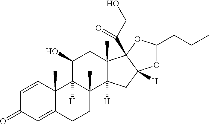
C1=CC2(C)C(=CC1=O)CCC1(C)C2([H])C(O)CC2(C)C1([H])CC1([H])C2(C(=O)CO)OC(CCC)O1
